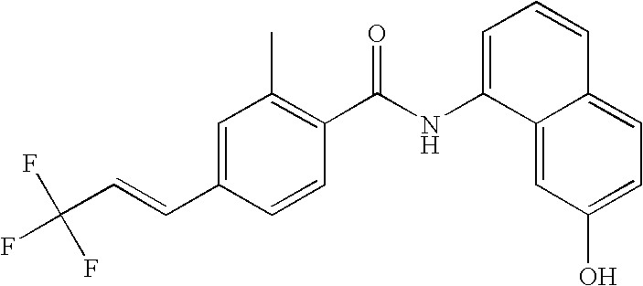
C1=C(C=CC(F)(F)F)C=CC(C(NC2=CC=CC3=CC=C(O)C=C23)=O)=C1C
